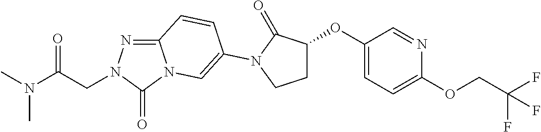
C12=NN(CC(N(C)C)=O)C(=O)N1C=C(N1C(=O)C(OC3=CC=C(OCC(F)(F)F)N=C3)CC1)C=C2
